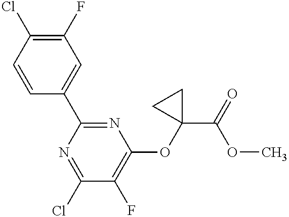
C1=CC(C2=NC(OC3(C(=O)OC)CC3)=C(F)C(Cl)=N2)=CC(F)=C1Cl
